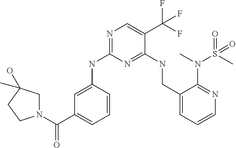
C1=CC(NC2=NC=C(C(F)(F)F)C(NCC3=CC=CN=C3N(S(C)(=O)=O)C)=N2)=CC(C(N2CC(C)(O)CC2)=O)=C1
